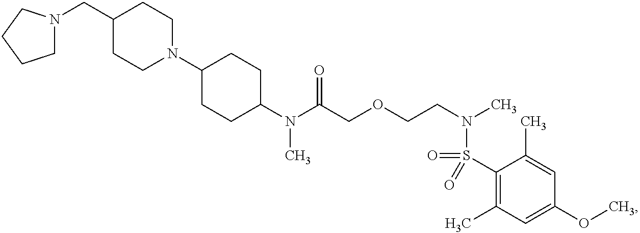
C1(N(C(COCCN(C)S(=O)(C2=C(C)C=C(OC)C=C2C)=O)=O)C)CCC(N2CCC(CN3CCCC3)CC2)CC1
